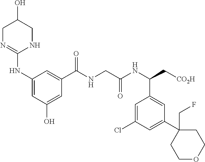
C1N=C(NC2=CC(O)=CC(C(NCC(NC(C[CO2H])C3=CC(C4(CF)CCOCC4)=CC(Cl)=C3)=O)=O)=C2)NCC1O
